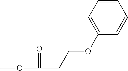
COC(=O)CCOC1=CC=CC=C1
